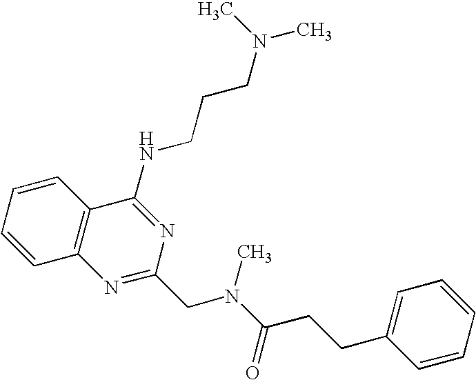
C1=CC=CC2=C1N=C(CN(C(=O)CCC1=CC=CC=C1)C)N=C2NCCCN(C)C
